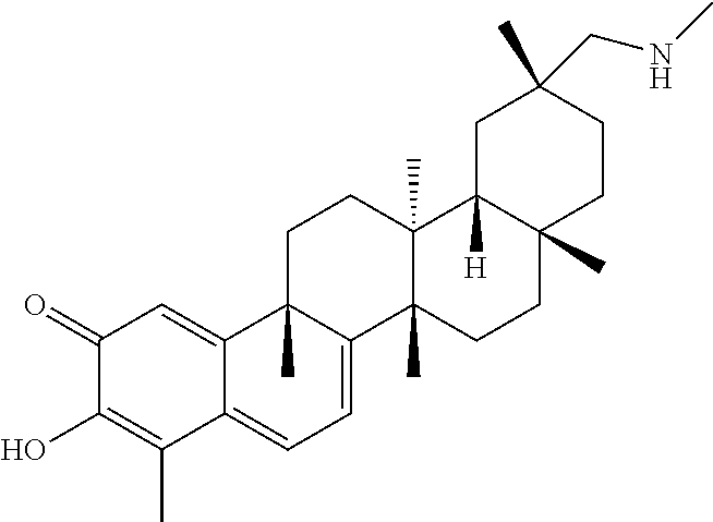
C1(=O)C(O)=C(C)C2=CC=C3C(C)(C2=C1)CCC1(C)C3(C)CCC2(C)C1([H])CC(C)(CNC)CC2
